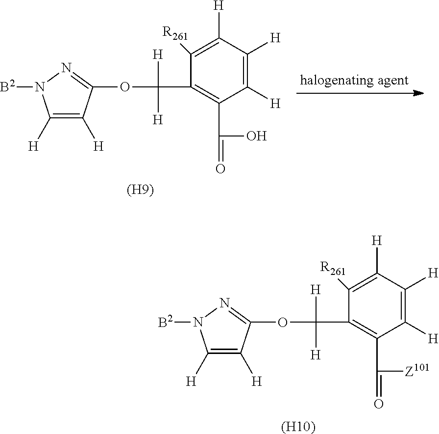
C1([H])=C([H])C([H])=C([R261])C(C([H])([H])OC2=NN([B2])C([H])=C2[H])=C1C(=O)[Z101].[(H10)].C1([H])=C([H])C([H])=C([R261])C(C([H])([H])OC2=NN([B2])C([H])=C2[H])=C1C(O)=O.[(H9)]
